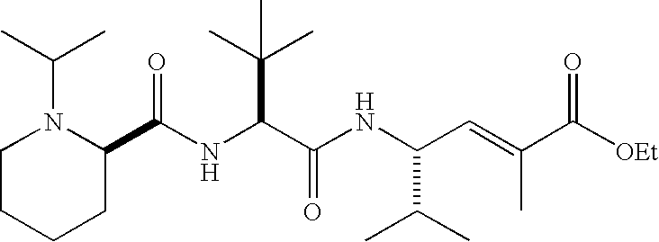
N(C(C(NC(C(C)C)C=C(C)C([OEt])=O)=O)C(C)(C)C)C(C1N(C(C)C)CCCC1)=O
